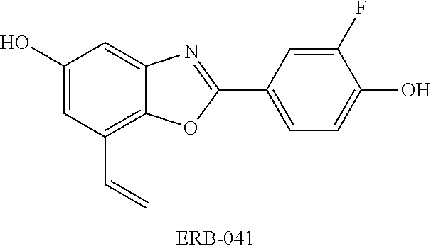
C1(F)=CC(C2=NC3=CC(O)=CC(C=C)=C3O2)=CC=C1O
